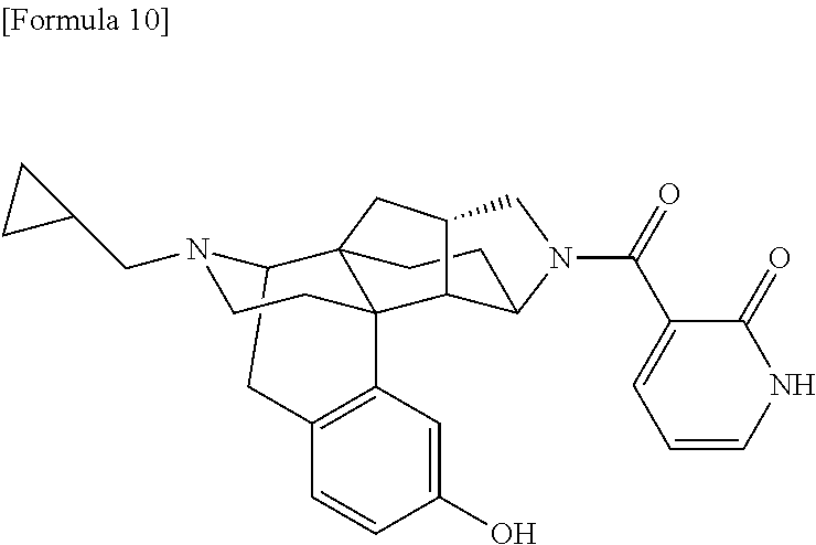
C12=C(C=C(O)C=C1)C13C4(C(N(CC5CC5)CC1)C2)CCC1C3C(C4)CN1C(=O)C1=CC=CNC1=O
